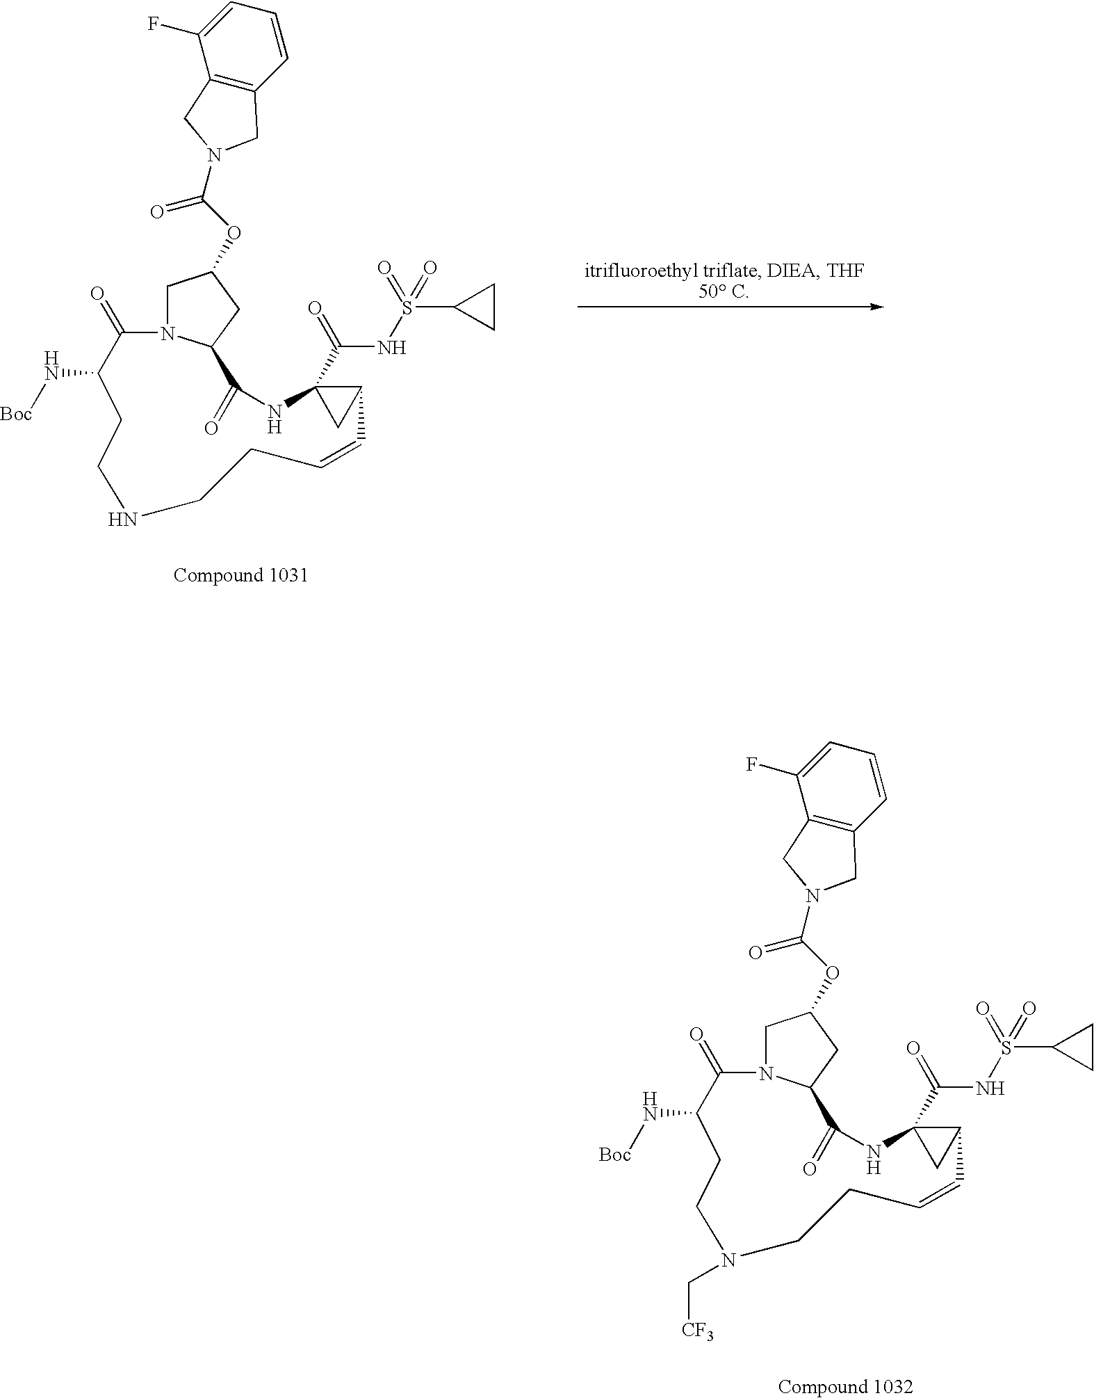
C1(=O)N2CC(OC(N3CC4=C(C=CC=C4F)C3)=O)CC2C(=O)NC2(C(=O)NS(=O)(C3CC3)=O)CC2C=CCCNCCC1N[Boc].C1(=O)N2CC(OC(N3CC4=C(C=CC=C4F)C3)=O)CC2C(=O)NC2(C(=O)NS(=O)(=O)C3CC3)CC2C=CCCN(C[CF3])CCC1N[Boc]
